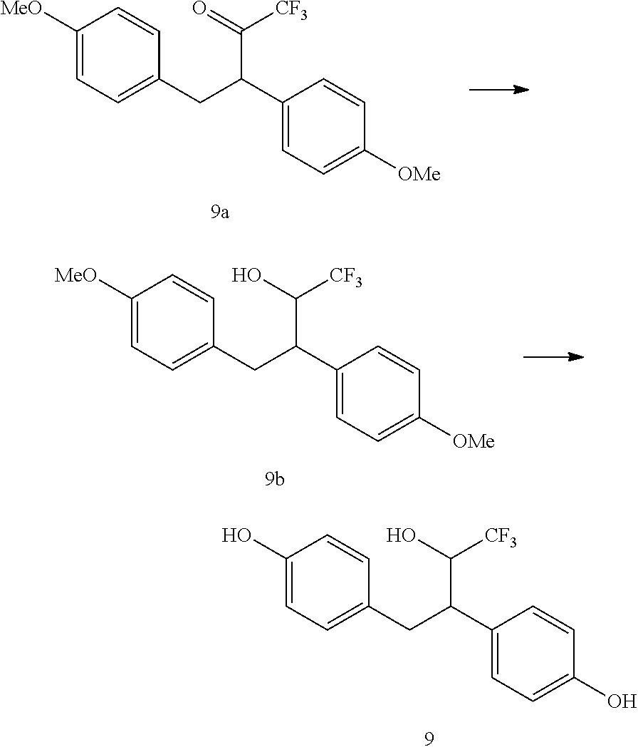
C1([MeO])=CC=C(CC(C2=CC=C([OMe])C=C2)C(=O)[CF3])C=C1.C1(O)=CC=C(CC(C2=CC=C(O)C=C2)C(O)[CF3])C=C1.C1([MeO])=CC=C(CC(C2=CC=C([OMe])C=C2)C(O)[CF3])C=C1
